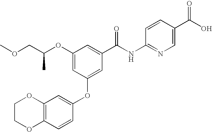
COCC(OC1=CC(OC2=CC3=C(C=C2)OCCO3)=CC(C(NC2=NC=C(C(O)=O)C=C2)=O)=C1)C
